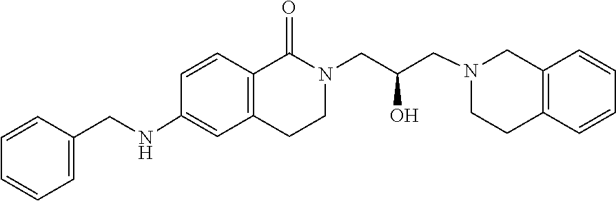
C1=CC=CC2=C1CN(CC(CN1C(=O)C3=C(C=C(NCC4=CC=CC=C4)C=C3)CC1)O)CC2
